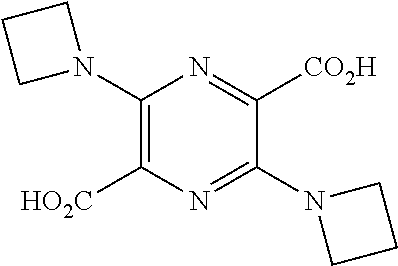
C1(N2CCC2)=C([HO2C])N=C(N2CCC2)C([CO2H])=N1
